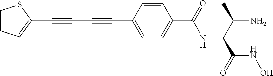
C1(C#CC#CC2=CC=C(C(=O)NC(C(N)C)C(NO)=O)C=C2)=CC=CS1
